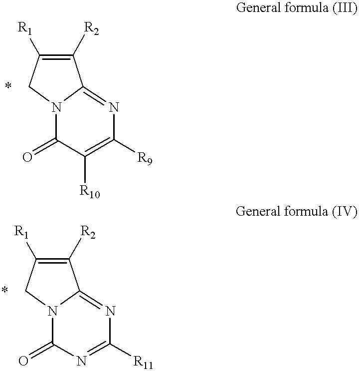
C1([R2])=C([R1])CN2C1=NC([R9])=C([R10])C2=O.*.C1([R2])=C([R1])CN2C1=NC([R11])=NC2=O.*
